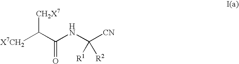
[X7CH2]C(C(NC([CN])([R2])[R1])=O)[CH2X7]
